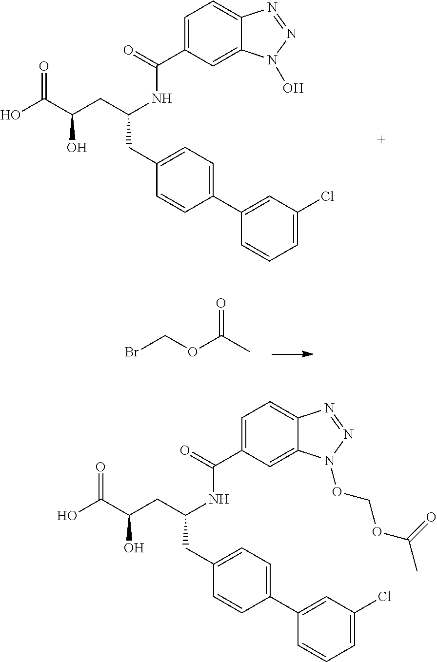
C1=C(C(=O)NC(CC(C(O)=O)O)CC2=CC=C(C3=CC(Cl)=CC=C3)C=C2)C=C2C(=C1)N=NN2OCOC(C)=O.C1=C(C(=O)NC(CC(C(O)=O)O)CC2=CC=C(C3=CC(Cl)=CC=C3)C=C2)C=C2C(=C1)N=NN2O.BrCOC(C)=O
